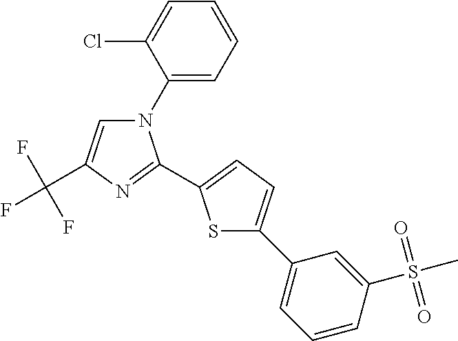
C1(N2C=C(C(F)(F)F)N=C2C2=CC=C(C3=CC=CC(S(C)(=O)=O)=C3)S2)=CC=CC=C1Cl
